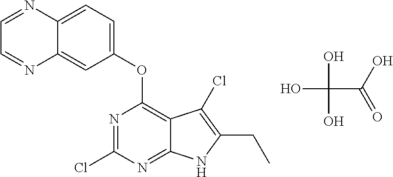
C1(OC2=C3C(=NC(Cl)=N2)NC(CC)=C3Cl)=CC=C2C(=C1)N=CC=N2.OC(C(O)=O)(O)O
